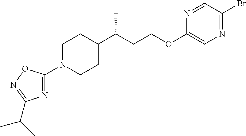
N1=C(N2CCC(C(CCOC3=CN=C(Br)C=N3)C)CC2)ON=C1C(C)C
